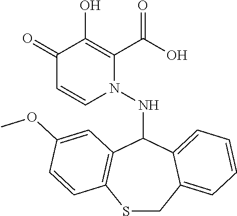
C1(=O)C=CN(NC2C3=C(SCC4=CC=CC=C24)C=CC(OC)=C3)C(C(O)=O)=C1O
